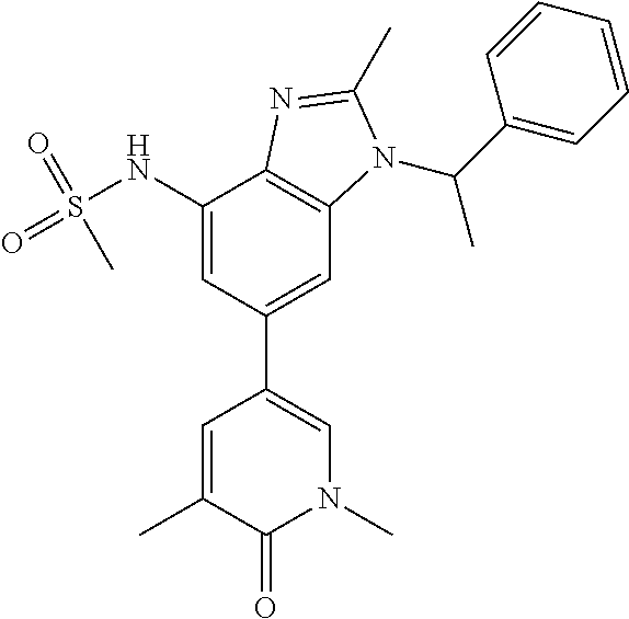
CC1=CC(C2=CC3=C(C(NS(=O)(=O)C)=C2)N=C(C)N3C(C2=CC=CC=C2)C)=CN(C)C1=O
